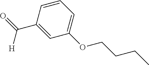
[H]C(C1=CC(OCCCC)=CC=C1)=O
